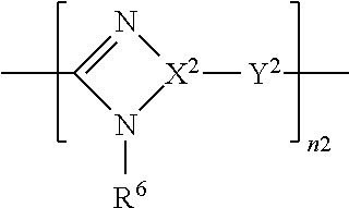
N1=C(C)N([R6])[X2]1[Y2]C
